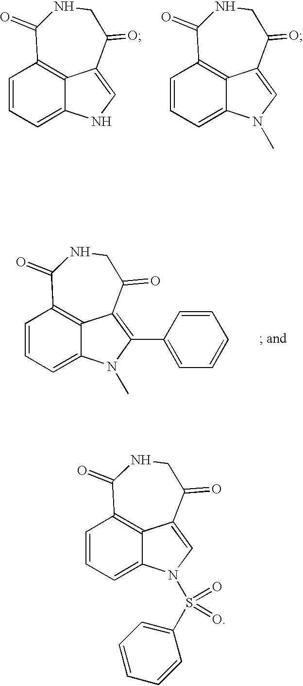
C1=CC=C2C3=C1C(=O)NCC(=O)C3=CN2S(=O)(=O)C1=CC=CC=C1.C1=CC=C2C3=C1C(=O)NCC(=O)C3=CN2.C1=CC=C2C3=C1C(=O)NCC(=O)C3=CN2C.C1=CC=C2C3=C1C(=O)NCC(=O)C3=C(C1=CC=CC=C1)N2C
